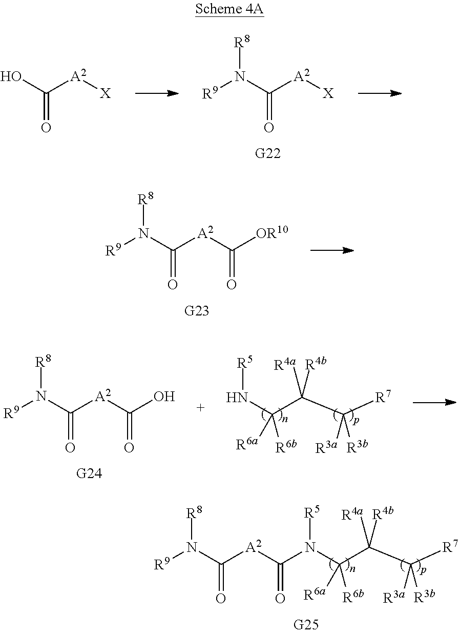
N(C([A2][X])=O)([R9])[R8].OC([A2][X])=O.N(C([A2]C([OR10])=O)=O)([R9])[R8].C(C(C([R7])([R3a])[R3b])([R4a])[R4b])(N[R5])([R6a])[R6b].N(C([A2]C(O)=O)=O)([R9])[R8].C(C(C([R7])([R3a])[R3b])([R4a])[R4b])(N([R5])C(=O)[A2]C(=O)N([R9])[R8])([R6a])[R6b]
